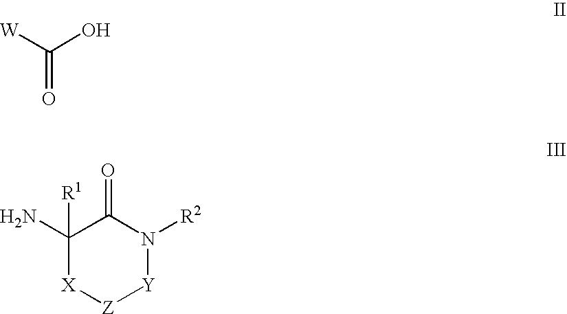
[W]C(=O)O.C1(N)([R1])[X][Z][Y]N([R2])C1=O
